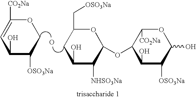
C1([OSO3Na])COC([CO2Na])=CC1O.C1([NHSO3Na])C(OC2C([CO2Na])OC(O)C([OSO3Na])C2O)OC(C[OSO3Na])CC1O.O
